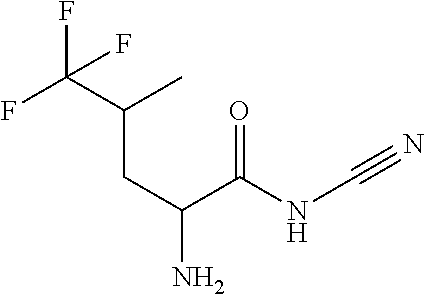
C(C(C(NC#N)=O)N)C(C(F)(F)F)C
